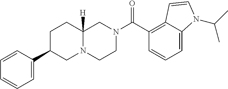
C1=C2C(=C(C(N3CCN4C([H])(C3)CCC(C3=CC=CC=C3)C4)=O)C=C1)C=CN2C(C)C
